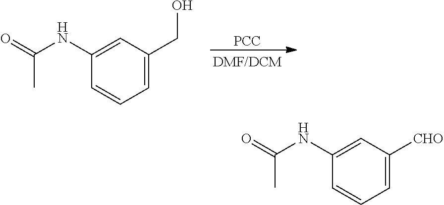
[PCC].C1(NC(=O)C)=CC(CO)=CC=C1.C1(NC(=O)C)=CC([CHO])=CC=C1
